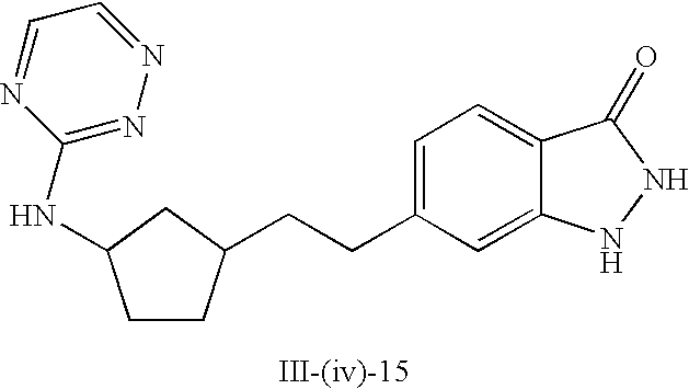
C1=C(CCC2CCC(NC3=NN=CC=N3)C2)C=C2C(=C1)C(=O)NN2
